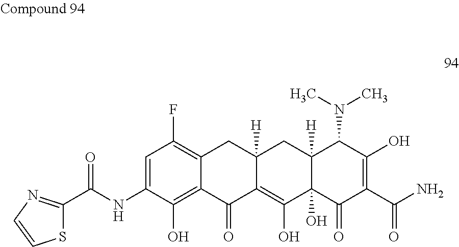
C1=C(NC(=O)C2=NC=CS2)C(O)=C2C(=C1F)CC1([H])C(=C(O)C3(O)C([H])(C1)C(N(C)C)C(O)=C(C(N)=O)C3=O)C2=O
